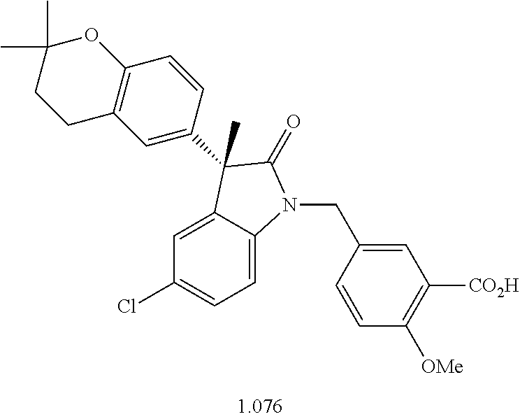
C1=C2C(=CC=C1Cl)N(CC1=CC([CO2H])=C([OMe])C=C1)C(=O)C2(C)C1=CC2=C(C=C1)OC(C)(C)CC2
